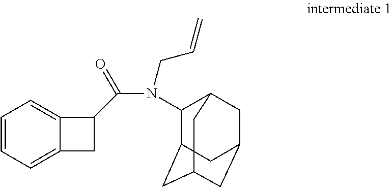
C1(N(C(C2C3=CC=CC=C3C2)=O)CC=C)C2CC3CC(CC1C3)C2
